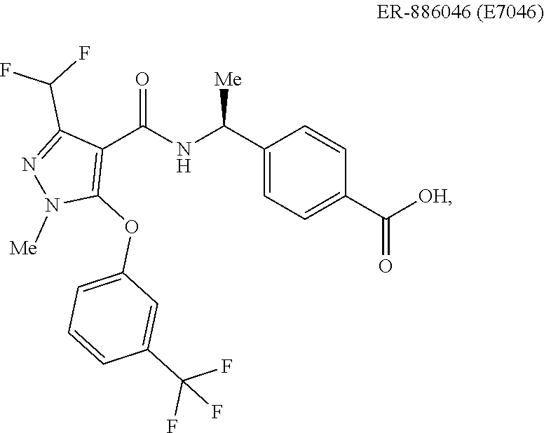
C1(C(NC(C2=C(OC3=CC=CC(C(F)(F)F)=C3)N([Me])N=C2C(F)F)=O)[Me])=CC=C(C([OH])=O)C=C1
